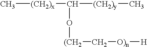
C[(CH2)x]C([(CH2)y]C)O[(CH2]C[O)n][H]
